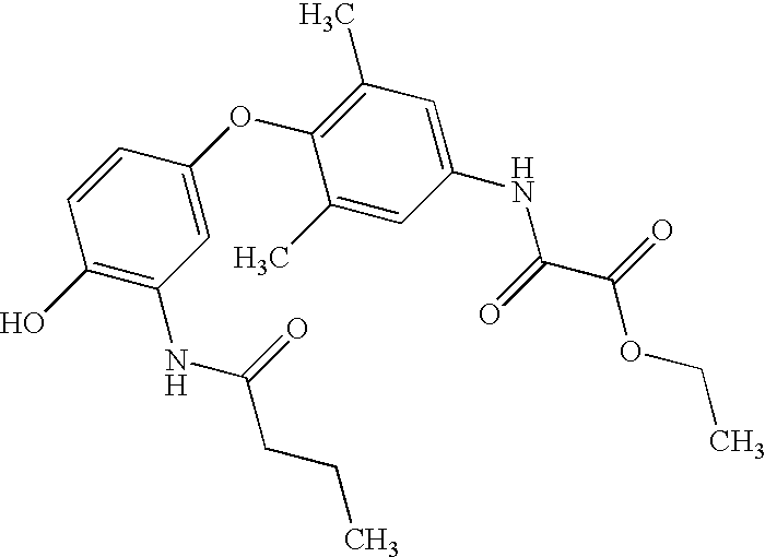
C1(O)=C(NC(=O)CCC)C=C(OC2=C(C)C=C(NC(=O)C(OCC)=O)C=C2C)C=C1
